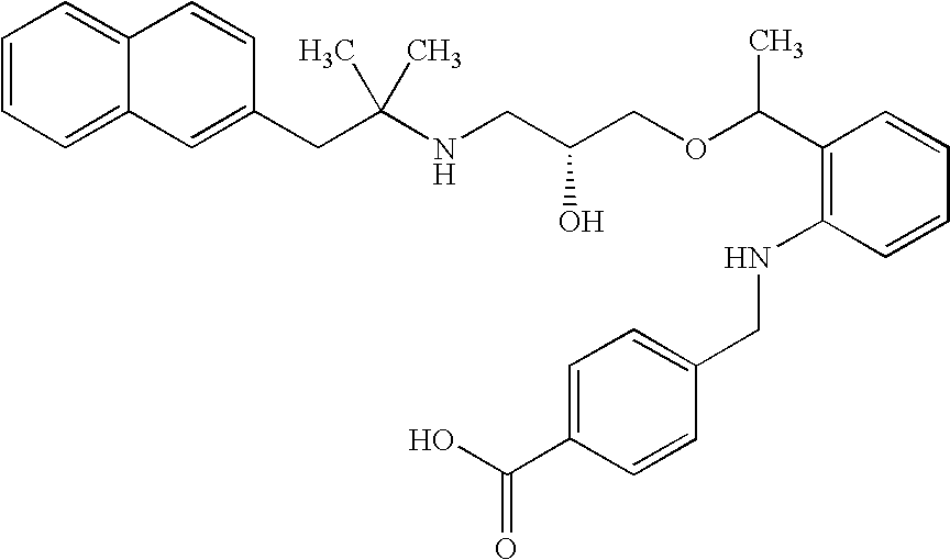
C1=CC=C2C(=C1)C=CC(CC(NCC(COC(C1=C(NCC3=CC=C(C(O)=O)C=C3)C=CC=C1)C)O)(C)C)=C2
